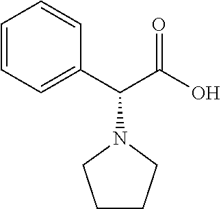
C1=CC=C(C(N2CCCC2)C(=O)O)C=C1
